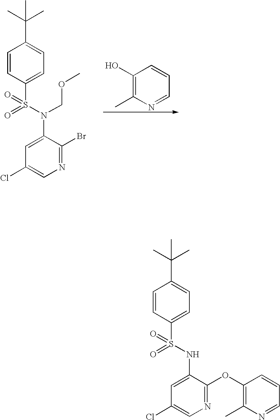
C1=CC(S(N(C2=CC(Cl)=CN=C2Br)COC)(=O)=O)=CC=C1C(C)(C)C.C1(O)=C(C)N=CC=C1.C1=CC(S(NC2=CC(Cl)=CN=C2OC2=C(C)N=CC=C2)(=O)=O)=CC=C1C(C)(C)C
